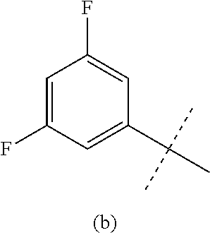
C1=C(F)C=C(C(C)(C)C)C=C1F
